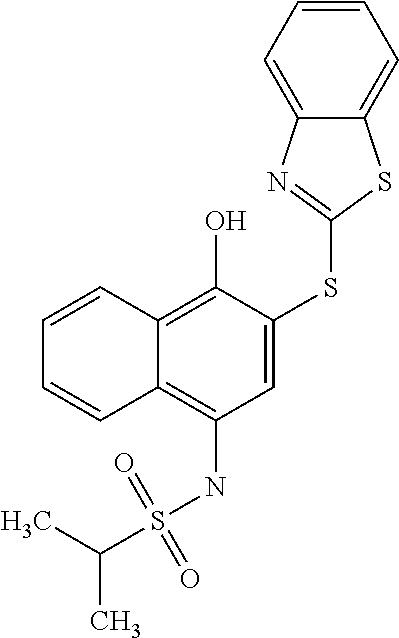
C1=C(SC2=NC3=CC=CC=C3S2)C(O)=C2C(=C1NS(C(C)C)(=O)=O)C=CC=C2
